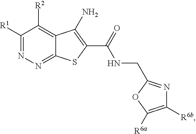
C1([R1])=NN=C2C(=C1[R2])C(N)=C(C(=O)NCC1=NC([R6b])=C([R6a])O1)S2
